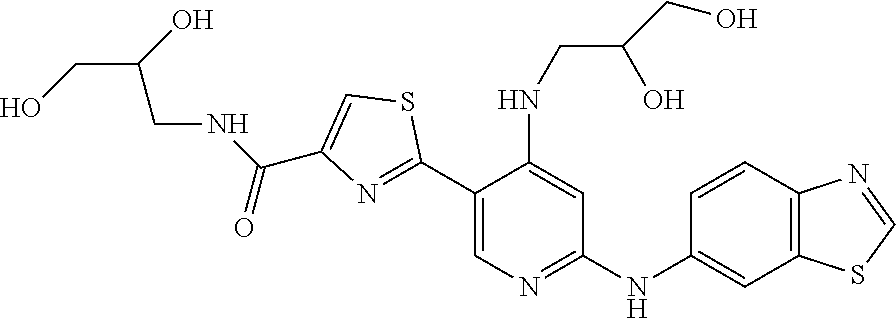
C1(C2=NC(C(=O)NCC(CO)O)=CS2)=CN=C(NC2=CC3=C(C=C2)N=CS3)C=C1NCC(O)CO
